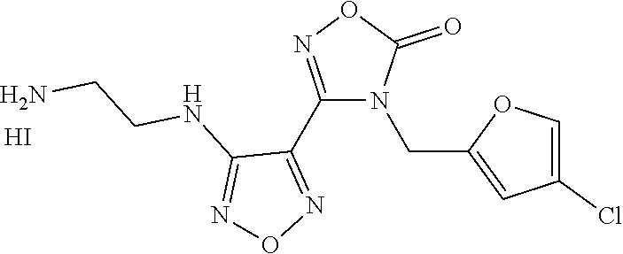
C1(C2=NOC(=O)N2CC2=CC(Cl)=CO2)=NON=C1NCCN.I
